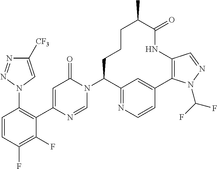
C1=CC(F)=C(F)C(C2=CC(=O)N(C3CCCC(C)C(=O)NC4=C(C5=CC3=NC=C5)N(C(F)F)N=C4)C=N2)=C1N1N=NC([CF3])=C1
